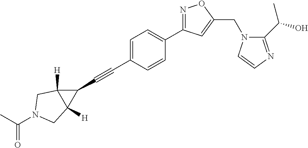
C1=C(C#CC2C3([H])C2([H])CN(C(C)=O)C3)C=CC(C2=NOC(CN3C(C(O)C)=NC=C3)=C2)=C1
